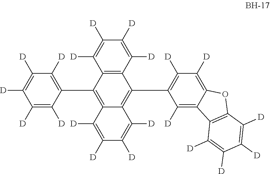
C1(C2=C([D])C([D])=C([D])C([D])=C2[D])=C2C(=C(C3=C([D])C([D])=C4C(=C3[D])C3=C(O4)C([D])=C([D])C([D])=C3[D])C3=C1C([D])=C([D])C([D])=C3[D])C([D])=C([D])C([D])=C2[D]
